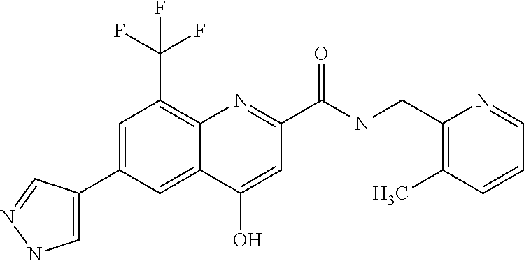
C12=CC(C3=CNN=C3)=CC(C(F)(F)F)=C1N=C(C(NCC1=C(C)C=CC=N1)=O)C=C2O
